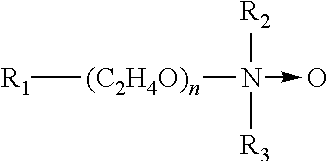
[R1][(C2H4O)n]N(->O)([R2])[R3]
